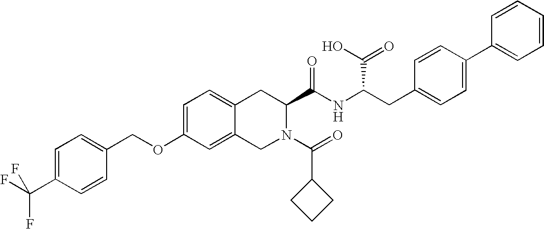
C12=CC=C(OCC3=CC=C(C(F)(F)F)C=C3)C=C1CN(C(=O)C1CCC1)C(C(NC(CC1=CC=C(C3=CC=CC=C3)C=C1)C(O)=O)=O)C2
